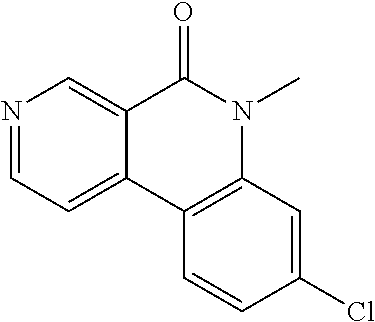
N1=CC=C2C(=C1)C(=O)N(C)C1=C2C=CC(Cl)=C1
